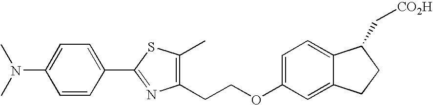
C1(N(C)C)=CC=C(C2=NC(CCOC3=CC=C4C(=C3)CCC4C[CO2H])=C(C)S2)C=C1
